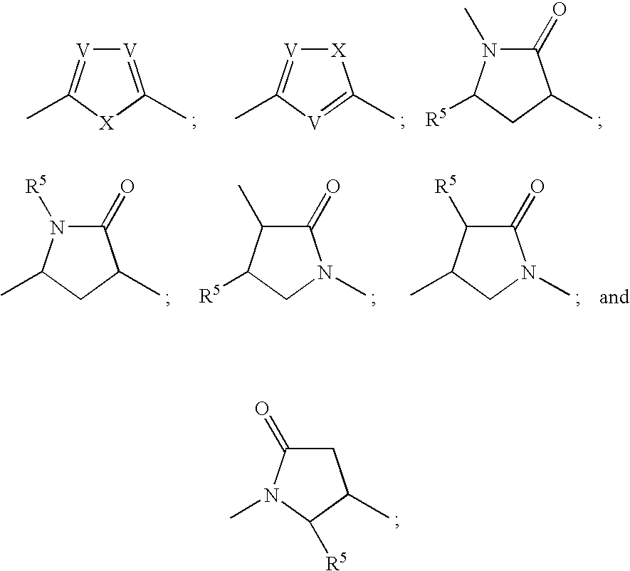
[V]1=C(C)[X]C(C)=[V]1.[V]1=C(C)[V]=C(C)[X]1.N1(C)C(=O)C(C)CC1[R5].N1([R5])C(=O)C(C)CC1C.C1([R5])C(=O)N(C)CC1C.C1(C)C(=O)N(C)CC1[R5].C1(=O)CC(C)C([R5])N1C
